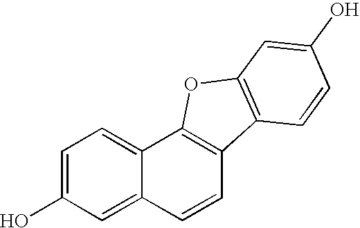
C1=C(O)C=C2C(=C1)C1=C(C=C2)C2=C(O1)C=C(O)C=C2
